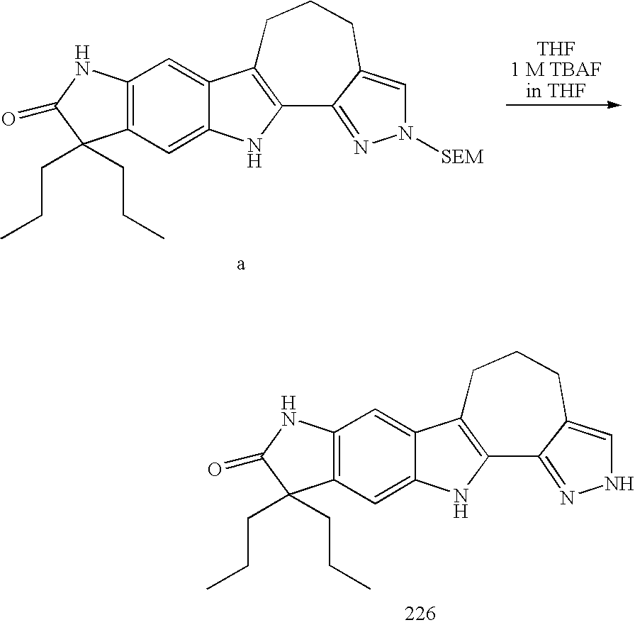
C12=C(C=C3C(=C1)NC1=C3CCCC3=CNN=C13)NC(=O)C2(CCC)CCC.C12=C(C=C3C(=C1)NC1=C3CCCC3=CN([SEM])N=C13)NC(=O)C2(CCC)CCC
